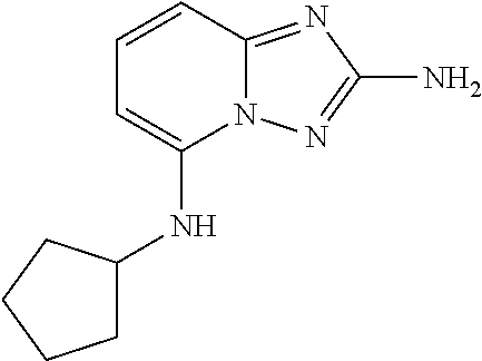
C1=CC2=NC(N)=NN2C(NC2CCCC2)=C1
